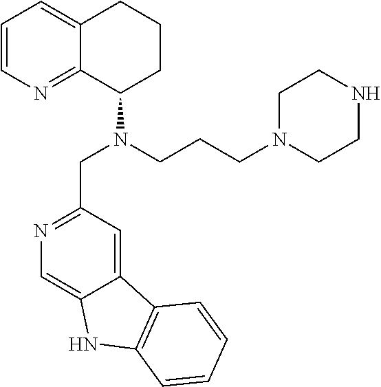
C1=CN=C2C(=C1)CCCC2N(CC1=NC=C2C(=C1)C1=C(N2)C=CC=C1)CCCN1CCNCC1
